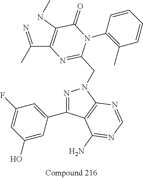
C(C1=C(NC)C(=O)N(C2=C(C)C=CC=C2)C(CN2N=C(C3=CC(F)=CC(O)=C3)C3=C2N=CN=C3N)=N1)(=N)C
